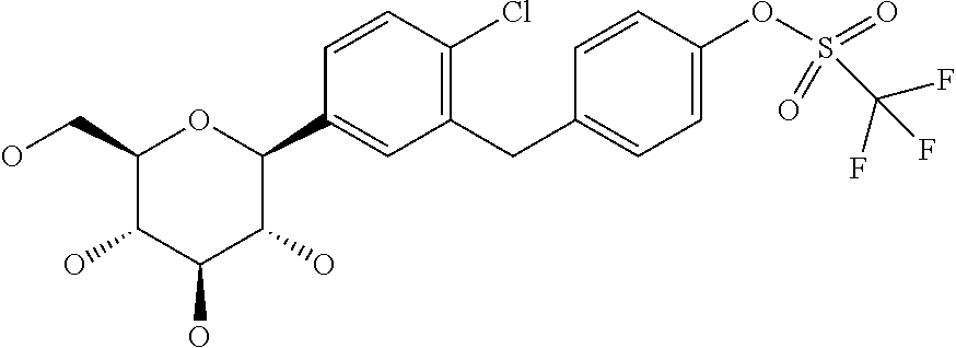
C1(CO)C(O)C(O)C(O)C(C2=CC(CC3=CC=C(OS(=O)(=O)C(F)(F)F)C=C3)=C(Cl)C=C2)O1
